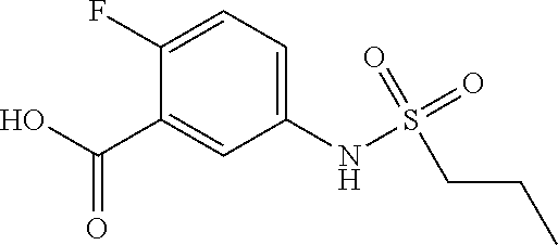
C1(NS(=O)(=O)CCC)=CC=C(F)C(C(O)=O)=C1
